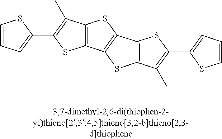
C1=CC=C(C2=C(C)C3=C(S2)C2=C(S3)C3=C(S2)C(C)=C(C2=CC=CS2)S3)S1
